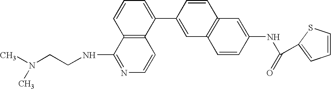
C1=C(C2=CC3=C(C=C2)C=C(NC(=O)C2=CC=CS2)C=C3)C2=C(C=C1)C(NCCN(C)C)=NC=C2
